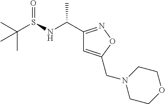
CC(S(NC(C1=NOC(CN2CCOCC2)=C1)C)=O)(C)C
